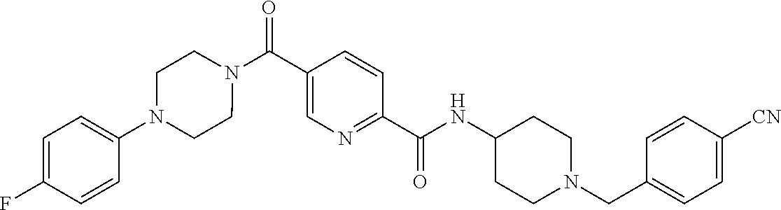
N(C(C1=NC=C(C(=O)N2CCN(C3=CC=C(F)C=C3)CC2)C=C1)=O)C1CCN(CC2=CC=C([CN])C=C2)CC1
